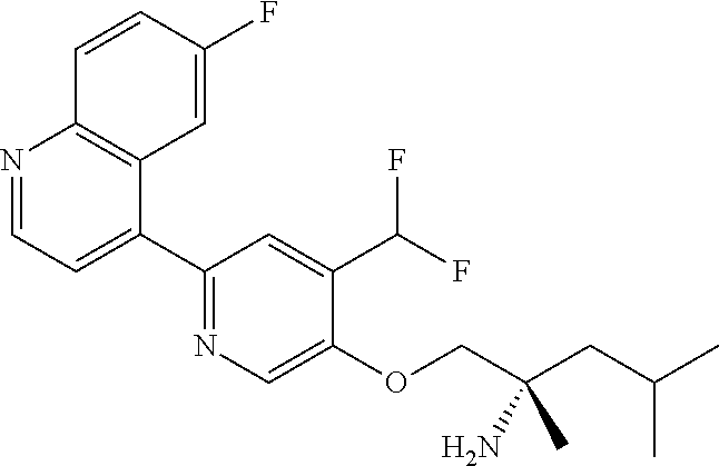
N1=CC=C(C2=NC=C(OCC(CC(C)C)(N)C)C(C(F)F)=C2)C2=C1C=CC(F)=C2
